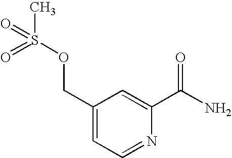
C1(COS(C)(=O)=O)=CC=NC(C(N)=O)=C1
